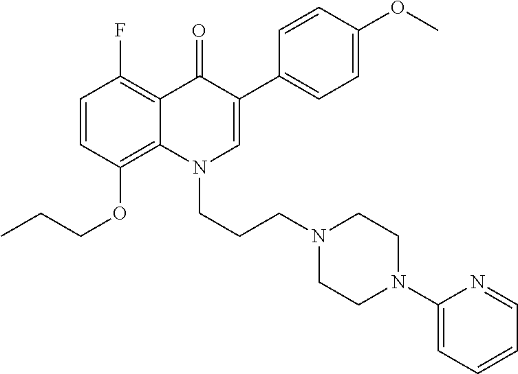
C1=CC(OCCC)=C2C(=C1F)C(=O)C(C1=CC=C(OC)C=C1)=CN2CCCN1CCN(C2=CC=CC=N2)CC1
